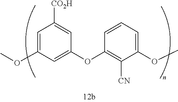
C1=C(OC)C=C(OC2=C([CN])C(OC)=CC=C2)C=C1[CO2H]
